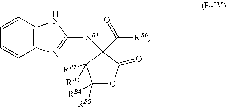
C1([RB4])([RB5])OC(=O)C([XB3]C2=NC3=C(C=CC=C3)N2)(C([RB6])=O)C1([RB2])[RB3]
